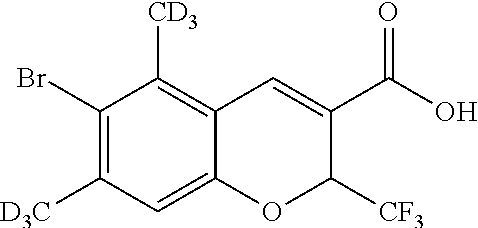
C1(Br)=C([D3C])C=C2C(=C1[CD3])C=C(C(O)=O)C([CF3])O2
